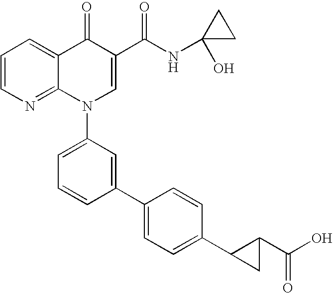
C1=CN=C2C(=C1)C(=O)C(C(NC1(O)CC1)=O)=CN2C1=CC=CC(C2=CC=C(C3C(C(O)=O)C3)C=C2)=C1
